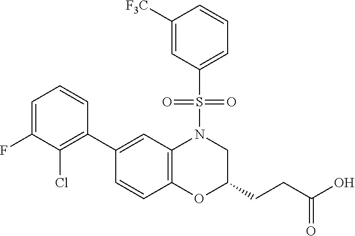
C1(C2=C(Cl)C(F)=CC=C2)=CC2=C(C=C1)OC(CCC(O)=O)CN2S(=O)(=O)C1=CC=CC([F3C])=C1
